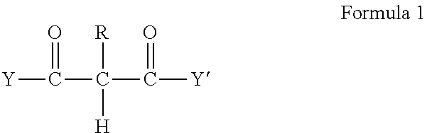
[Y]C(C(C([Y])=O)([H])[R])=O
